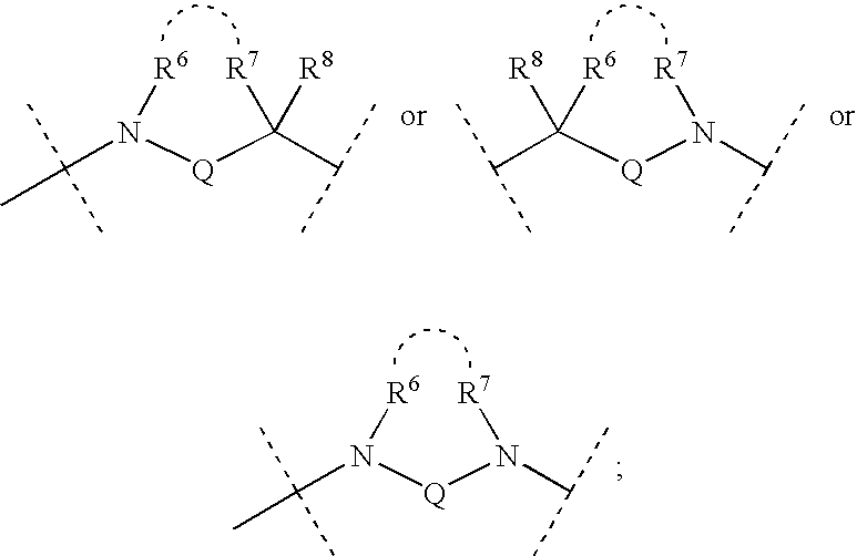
C(N([Q]C(C(C)C)([R7])[R8])[R6])(C)(C)C.C(C([Q]N(C(C)C)[R7])([R6])[R8])(C)C.C(N([Q]N(C(C)C)[R7])[R6])(C)(C)C
